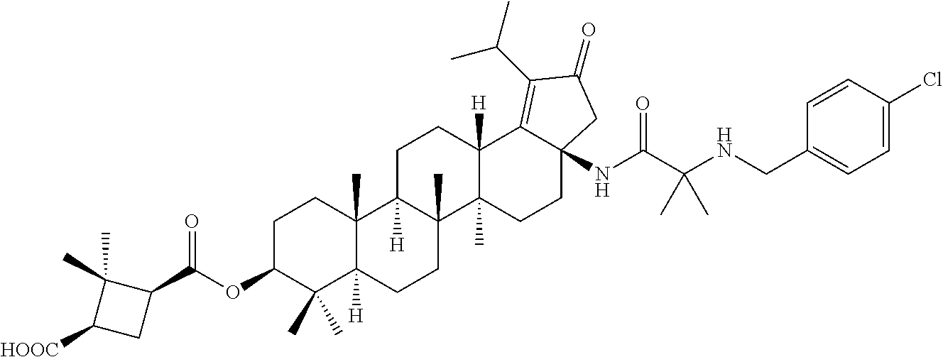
C1C2([H])C(C)(C3(C)C([H])(C1)C1=C(C(C)C)C(=O)CC1(NC(C(NCC1=CC=C(Cl)C=C1)(C)C)=O)CC3)CCC1([H])C2(C)CCC(OC(C2C(C)(C)C([HOOC])C2)=O)C1(C)C
